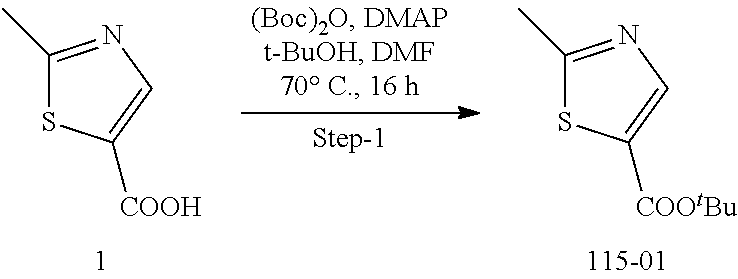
C1(C)=NC=C([COOH])S1.C1(C)=NC=C([COOtBu])S1
